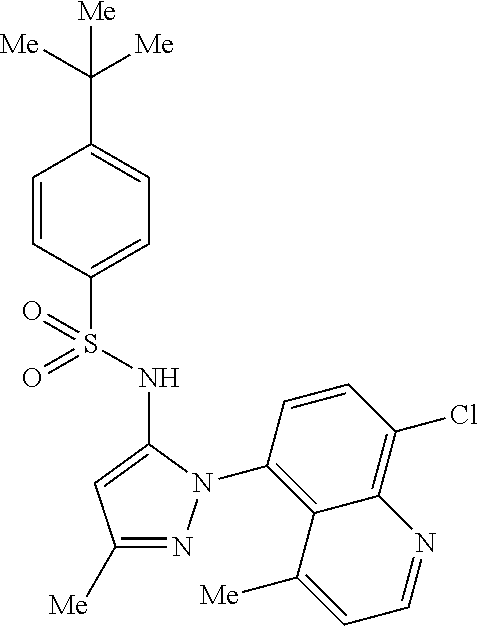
C1(C([Me])([Me])[Me])=CC=C(S(=O)(=O)NC2=CC([Me])=NN2C2=C3C(=C(Cl)C=C2)N=CC=C3[Me])C=C1
